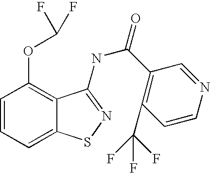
C1=CC=C2C(=C1OC(F)F)C(NC(=O)C1=C(C(F)(F)F)C=CN=C1)=NS2
